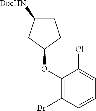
C1(OC2CCC([BocHN])C2)=C(Br)C=CC=C1Cl
